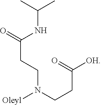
C(NC(=O)CCN(CCC([OH])=O)[Oleyl])(C)C
